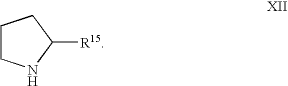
C1CNC([R15])C1
